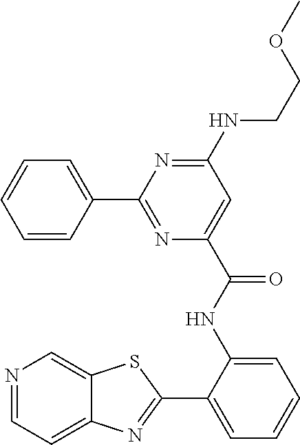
C1(C2=NC(C(NC3=CC=CC=C3C3=NC4=CC=NC=C4S3)=O)=CC(NCCOC)=N2)=CC=CC=C1
